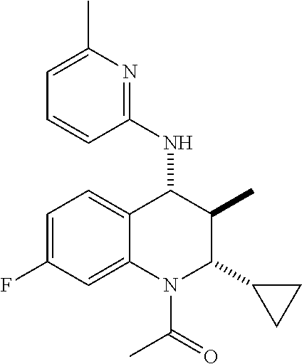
C1=C(F)C=C2C(=C1)C(NC1=NC(C)=CC=C1)C(C)C(C1CC1)N2C(=O)C
